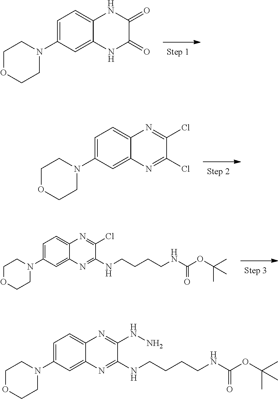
C1=C(N2CCOCC2)C=C2C(=C1)NC(=O)C(=O)N2.C1=C(N2CCOCC2)C=C2C(=C1)N=C(Cl)C(Cl)=N2.ClC1=NC2=CC=C(N3CCOCC3)C=C2N=C1NCCCCNC(OC(C)(C)C)=O.N(CCCCNC(OC(C)(C)C)=O)C1=NC2=CC(N3CCOCC3)=CC=C2N=C1NN
